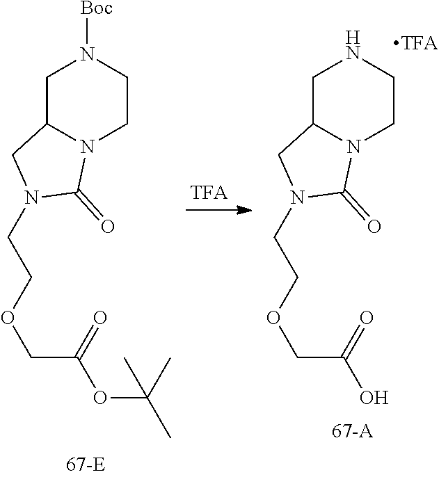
C1C2N(CCN1)C(=O)N(CCOCC(O)=O)C2.C1C2N(CCN1[Boc])C(=O)N(CCOCC(OC(C)(C)C)=O)C2
